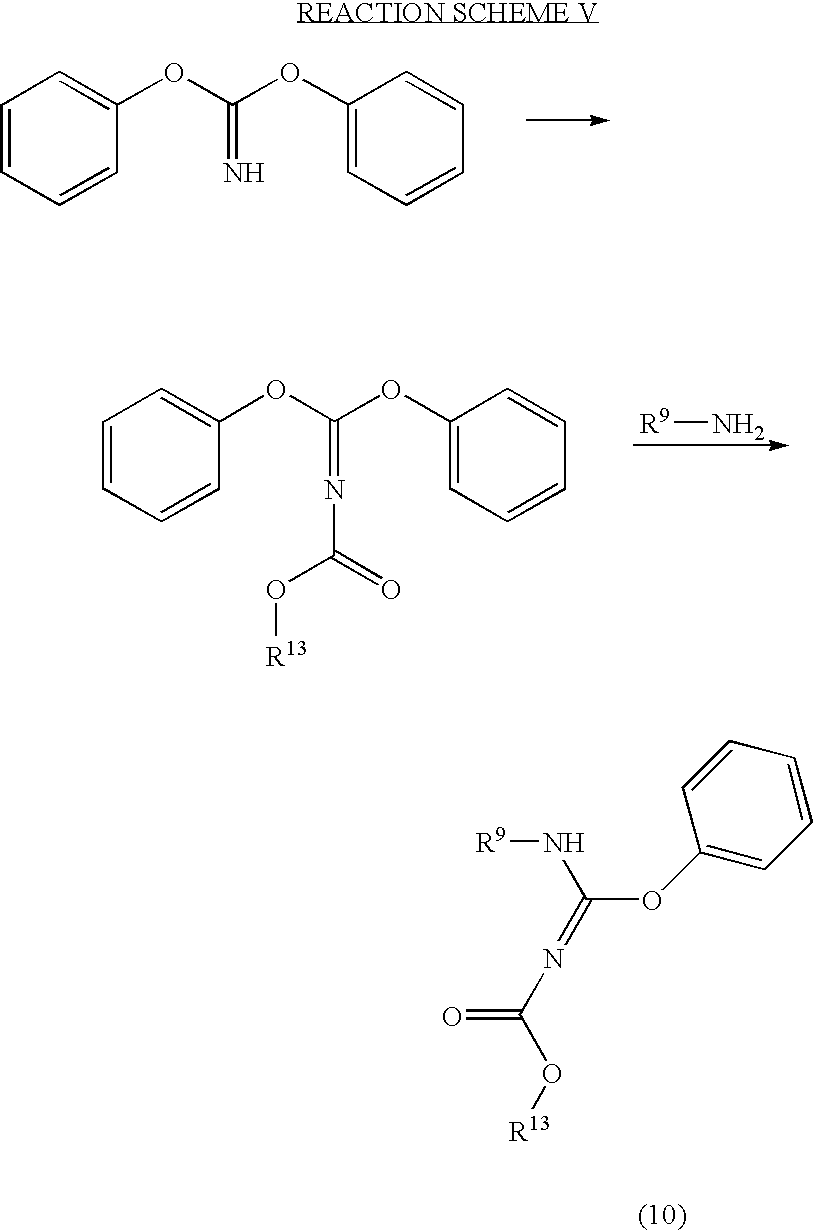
C1=CC=CC(OC(OC2=CC=CC=C2)=N)=C1.C1=CC=CC(OC(OC2=CC=CC=C2)=NC(O[R13])=O)=C1.N[R9].[R9]NC(OC1=CC=CC=C1)=NC(O[R13])=O
